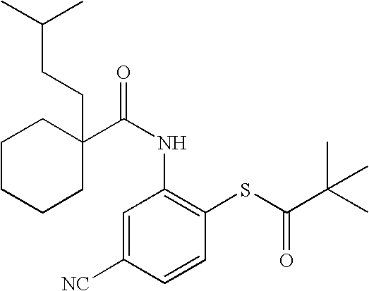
C(NC1=C(SC(=O)C(C)(C)C)C=CC([NC])=C1)(=O)C1(CCC(C)C)CCCCC1
